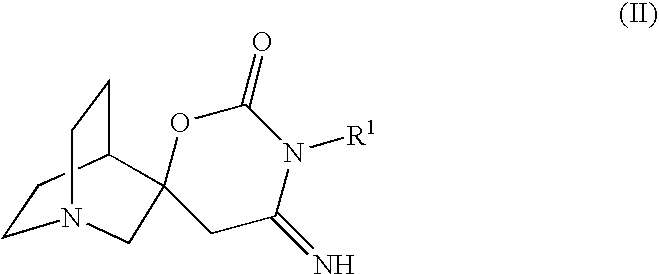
C1CC2CCN1CC21CC(=N)N([R1])C(=O)O1
